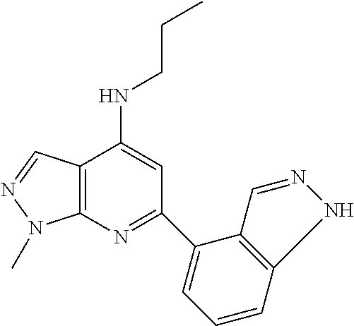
C12=C(N=C(C3=CC=CC4=C3C=NN4)C=C1NCCC)N(C)N=C2
